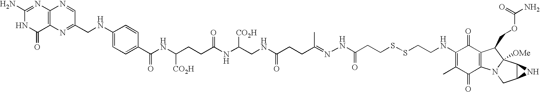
C12=C(N=C(N)NC1=O)N=CC(CNC1=CC=C(C(NC(CCC(NC(CNC(CCC(=NNC(CCSSCCNC3=C(C)C(=O)C4=C(C3=O)C(COC(=O)N)C3([OMe])N4CC4C3N4)=O)C)=O)[CO2H])=O)[CO2H])=O)C=C1)=N2
